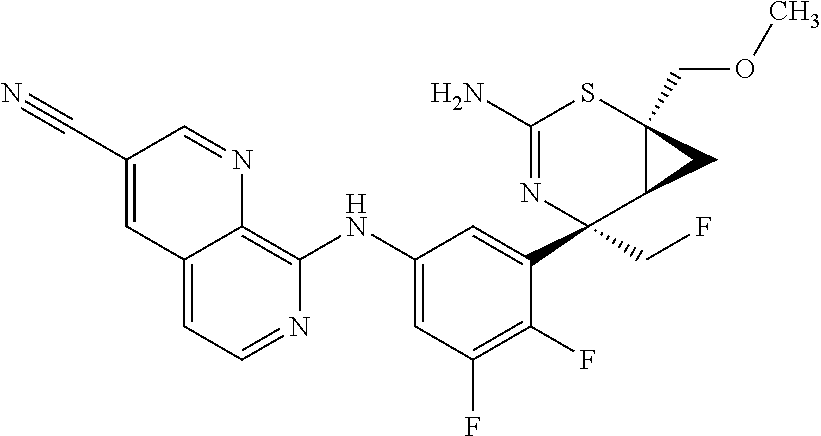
C12=CC=NC(NC3=CC(F)=C(F)C(C4(CF)C5C(COC)(SC(N)=N4)C5)=C3)=C1N=CC(C#N)=C2
